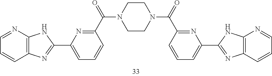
C1=NC2=C(C=C1)N=C(C1=CC=CC(C(=O)N3CCN(C(=O)C4=NC(C5=NC6=C(N5)N=CC=C6)=CC=C4)CC3)=N1)N2
